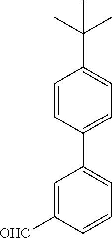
C1(C2=CC=CC([OHC])=C2)=CC=C(C(C)(C)C)C=C1
